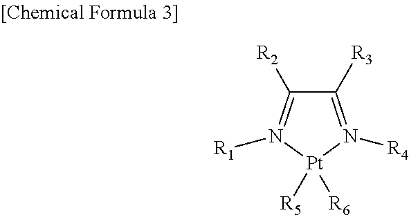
C1([R3])=N([R4])[Pt]([R5])([R6])N([R1])=C1[R2]
